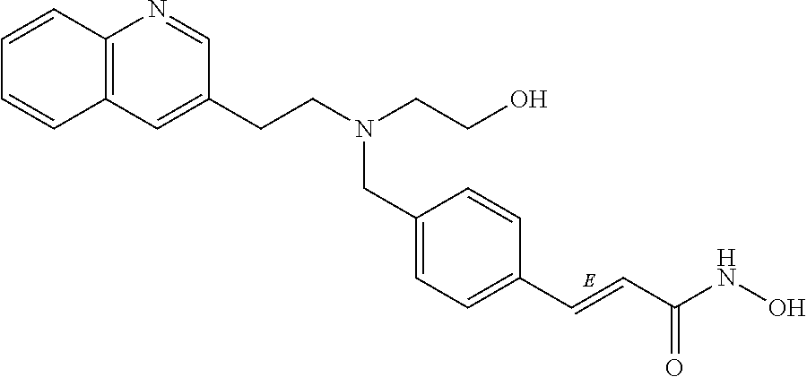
C12=C(C=CC=C1)N=CC(CCN(CCO)CC1=CC=C(C=CC(NO)=O)C=C1)=C2
